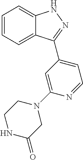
C1=CC=C2C(=C1)NN=C2C1=CC=NC(N2CCNC(=O)C2)=C1
